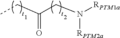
C(=O)(CC)CN([RPTM1a])[RPTM2a]
